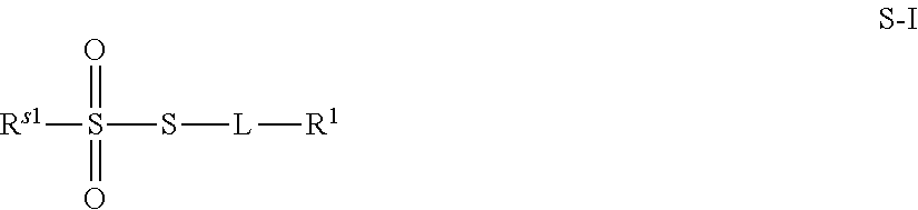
[Rs1]S(S[L][R1])(=O)=O
